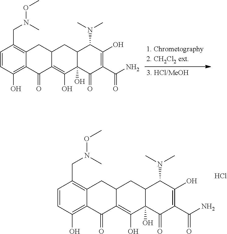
C1=CC(O)=C2C(=C1CN(OC)C)CC1C(=C(O)C3(O)C(C1)C(N(C)C)C(O)=C(C(=O)N)C3=O)C2=O.C1=CC(O)=C2C(=C1CN(OC)C)CC1C(=C(O)C3(O)C(C1)C(N(C)C)C(O)=C(C(=O)N)C3=O)C2=O.Cl
